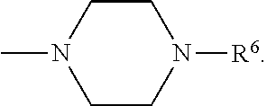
N1([R6])CCN(C)CC1
